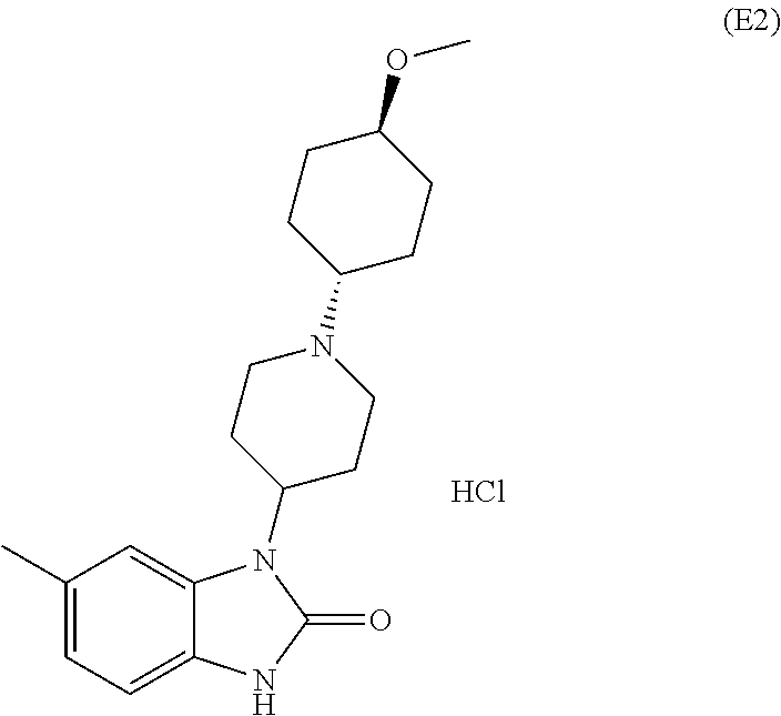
C1(C)=CC=C2C(=C1)N(C1CCN(C3CCC(OC)CC3)CC1)C(=O)N2.Cl
